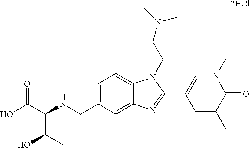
C1=C(CNC(C(O)=O)C(C)O)C=C2C(=C1)N(CCN(C)C)C(C1=CN(C)C(=O)C(C)=C1)=N2.[2HCl]
